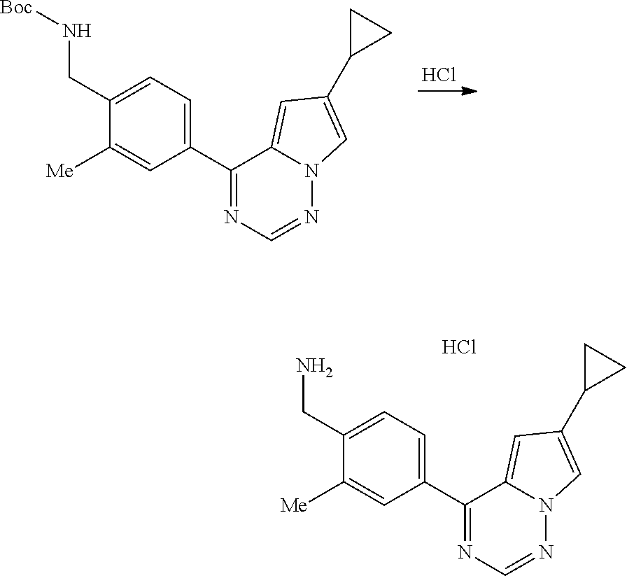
N(CC1=CC=C(C2=NC=NN3C2=CC(C2CC2)=C3)C=C1[Me])[Boc].Cl.NCC1=CC=C(C2=NC=NN3C2=CC(C2CC2)=C3)C=C1[Me].Cl
